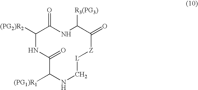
C1([(PG2)R2])NC(=O)C([(PG1)R1])NC[L][Z]C(=O)C([R3(PG3)])NC1=O
